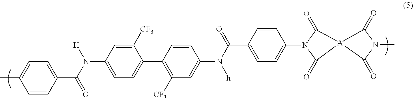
C1=CC(C(N(C2=CC=C(C3=C([CF3])C=C(N(C(=O)C4=CC=C(N5C(=O)[A]6(C5=O)C(=O)N(C)C6=O)C=C4)[h])C=C3)C([CF3])=C2)[H])=O)=CC=C1C
